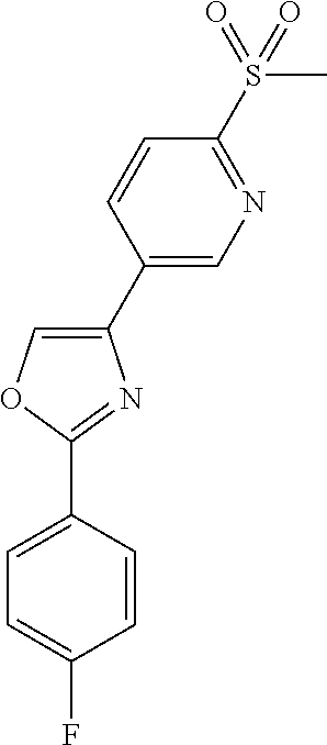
C1(C2=CN=C(S(C)(=O)=O)C=C2)=COC(C2=CC=C(F)C=C2)=N1
